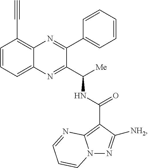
C1(C#C)=C2C(=CC=C1)N=C(C([Me])NC(C1=C3N(N=C1[NH2])C=CC=N3)=O)C(C1=CC=CC=C1)=N2
